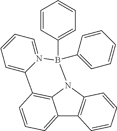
C12=CC=CC3=C1N(C1=C2C=CC=C1)B(C1=CC=CC=C1)(C1=CC=CC=C1)N1=CC=CC=C31
